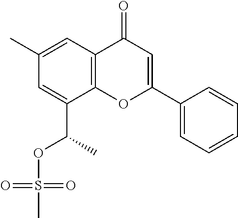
CC(C1=CC(C)=CC2=C1OC(C1=CC=CC=C1)=CC2=O)OS(C)(=O)=O
